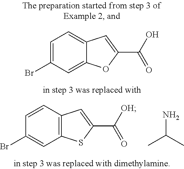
C12=C(C=CC(Br)=C1)C=C(C([OH])=O)S2.NC(C)C.C12=CC(Br)=CC=C1C=C(C(O)=O)O2
